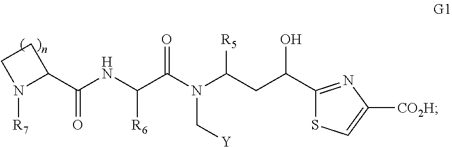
C1(C(NC(C(N(C(CC(C2=NC([CO2H])=CS2)O)[R5])C[Y])=O)[R6])=O)CCN1[R7]
